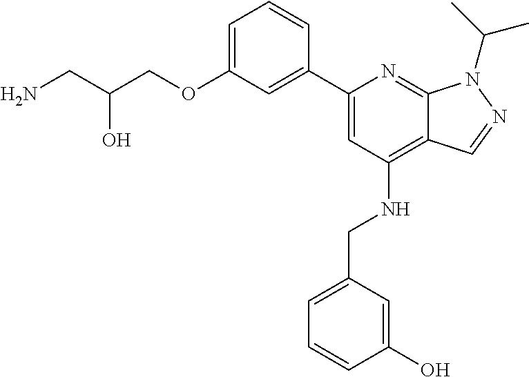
NCC(COC1=CC=CC(C2=CC(NCC3=CC=CC(O)=C3)=C3C(=N2)N(C(C)C)N=C3)=C1)O
